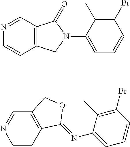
N1=CC2=C(C=C1)CN(C1=CC=CC(Br)=C1C)C2=O.C1=CC2=C(C=N1)COC2=NC1=CC=CC(Br)=C1C
